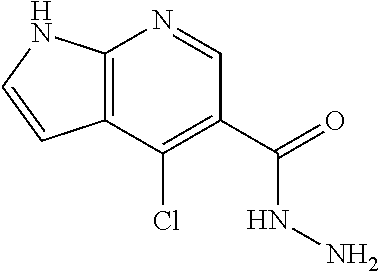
C12=C(NC=C1)N=CC(C(=O)NN)=C2Cl
